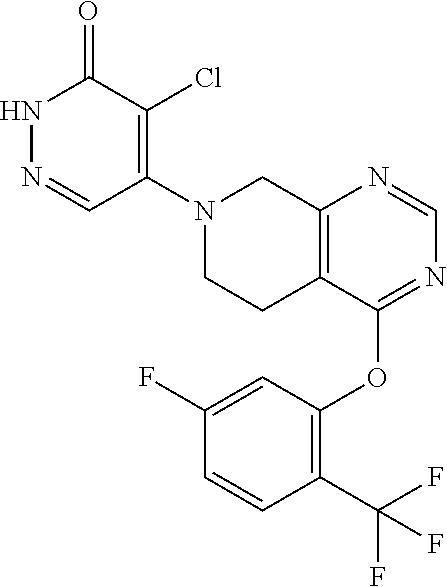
N1=C(OC2=C(C(F)(F)F)C=CC(F)=C2)C2=C(N=C1)CN(C1=C(Cl)C(=O)NN=C1)CC2
